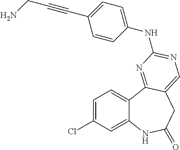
C1=C(Cl)C=C2C(=C1)C1=NC(NC3=CC=C(C#CCN)C=C3)=NC=C1CC(=O)N2
